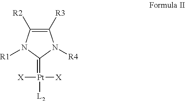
C1([R3])=C([R2])N([R1])C(=[Pt]([X])([X])[L2])N1[R4]
